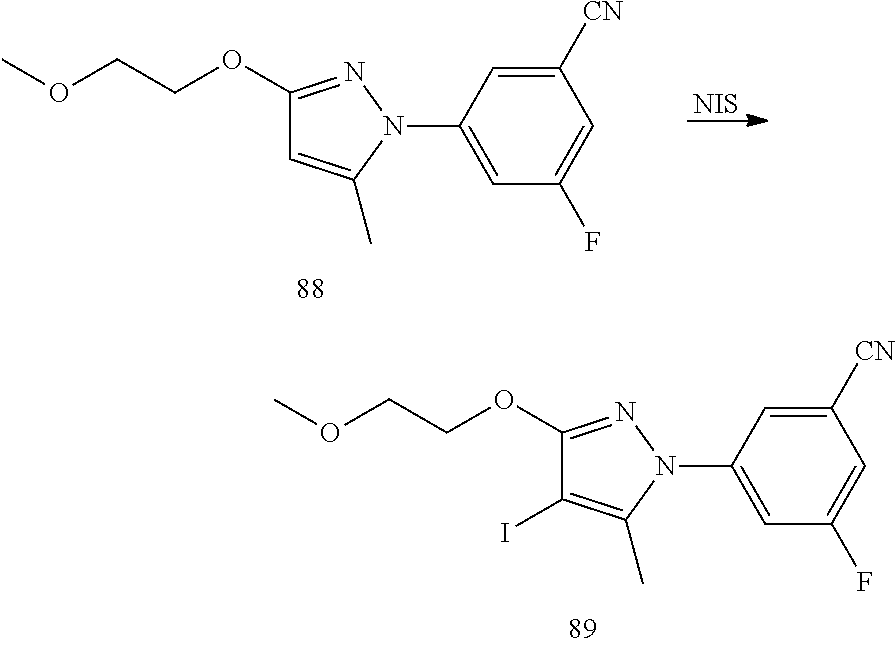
C1=C(N2N=C(OCCOC)C=C2C)C=C([CN])C=C1F.[NIS].C1=C(N2N=C(OCCOC)C(I)=C2C)C=C([CN])C=C1F
